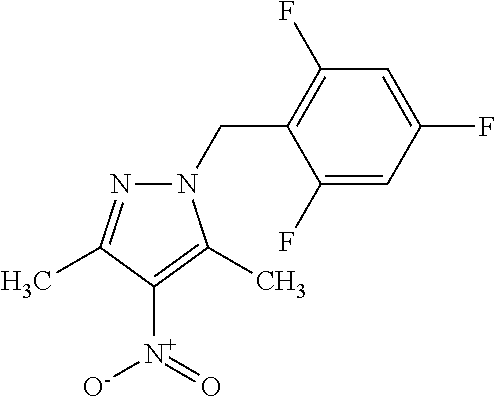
C1(CN2N=C(C)C([N+](=O)[O-])=C2C)=C(F)C=C(F)C=C1F
